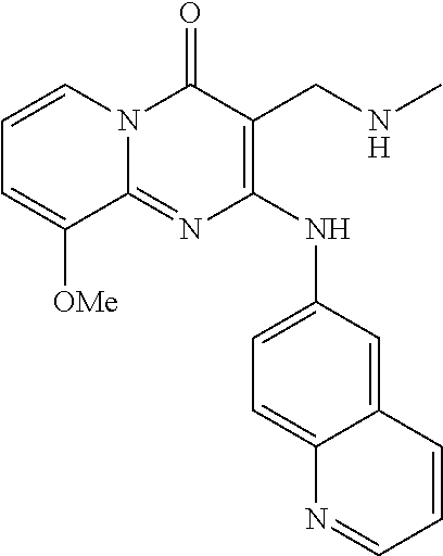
C1=CN2C(=NC(NC3=CC=C4C(=C3)C=CC=N4)=C(CNC)C2=O)C([OMe])=C1
